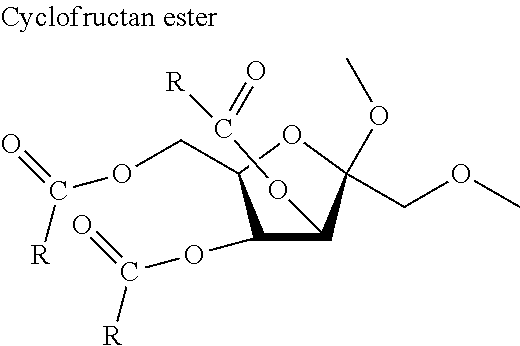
C1(COC)(OC)OC(COC([R])=O)C(OC([R])=O)C1OC([R])=O
